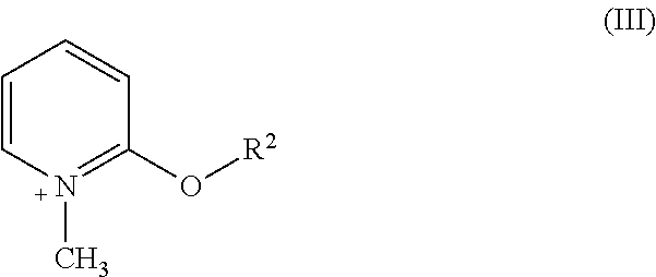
C1=CN(C)=C(O[R2])C=C1
